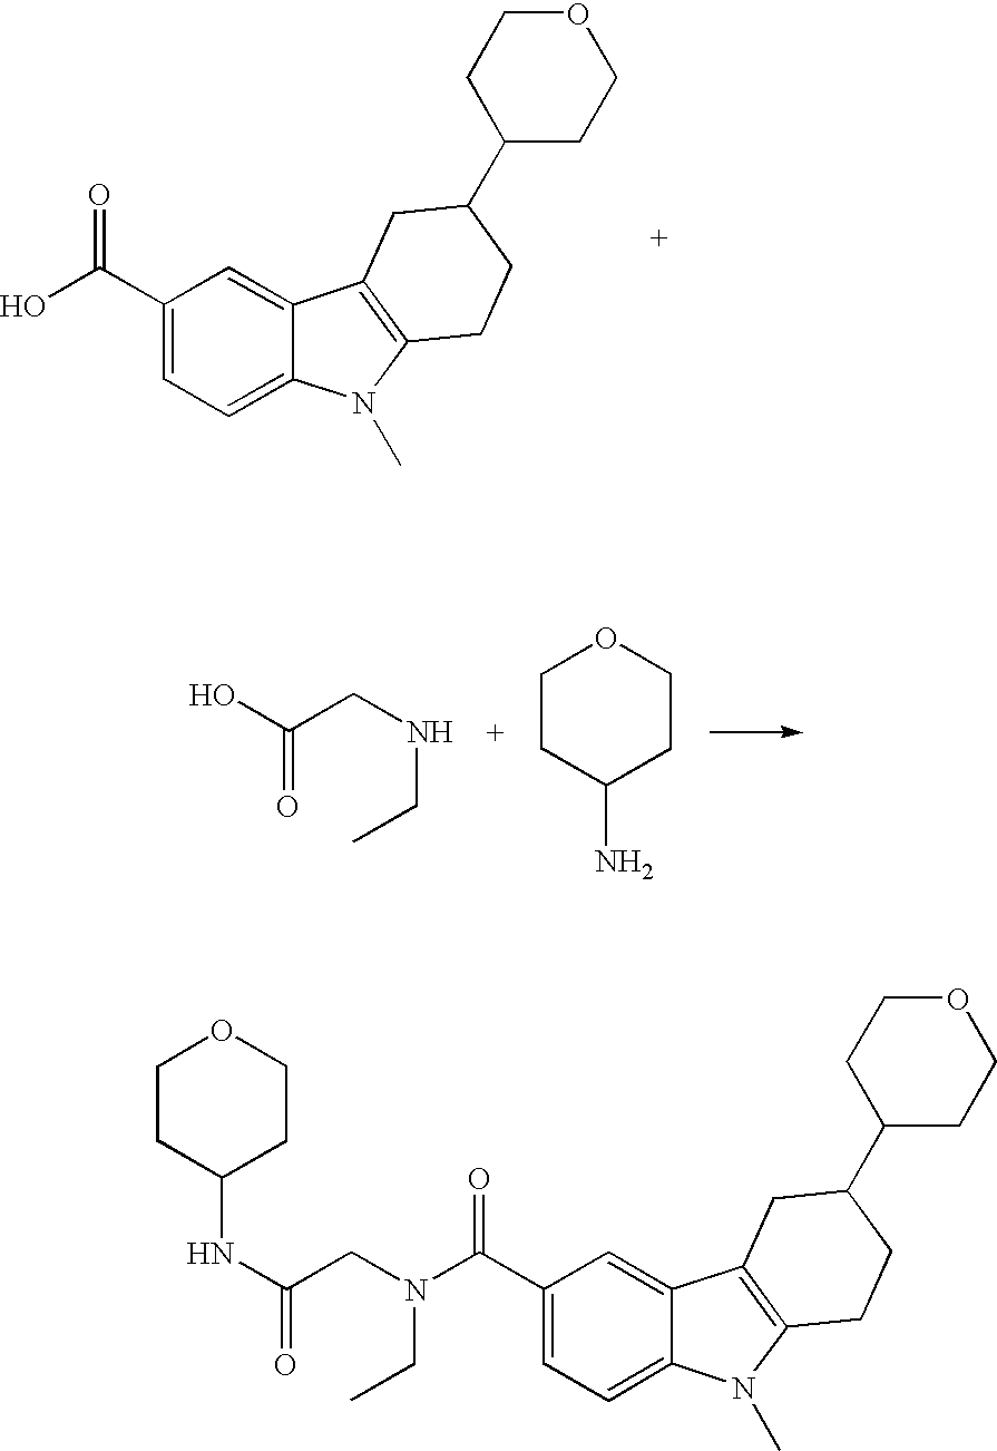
C1(C(O)=O)=CC=C2C(=C1)C1=C(N2C)CCC(C2CCOCC2)C1.O=C(O)CNCC.C1CC(N)CCO1.C1(C(N(CC(NC2CCOCC2)=O)CC)=O)=CC=C2C(=C1)C1=C(N2C)CCC(C2CCOCC2)C1
